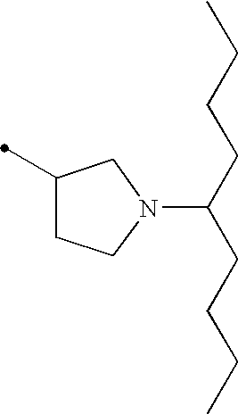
C1(C)CCN(C(CCCC)CCCC)C1
